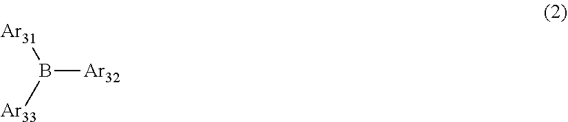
B([Ar32])([Ar31])[Ar33]
